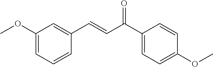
C1(OC)=CC=CC(C=CC(C2=CC=C(OC)C=C2)=O)=C1
